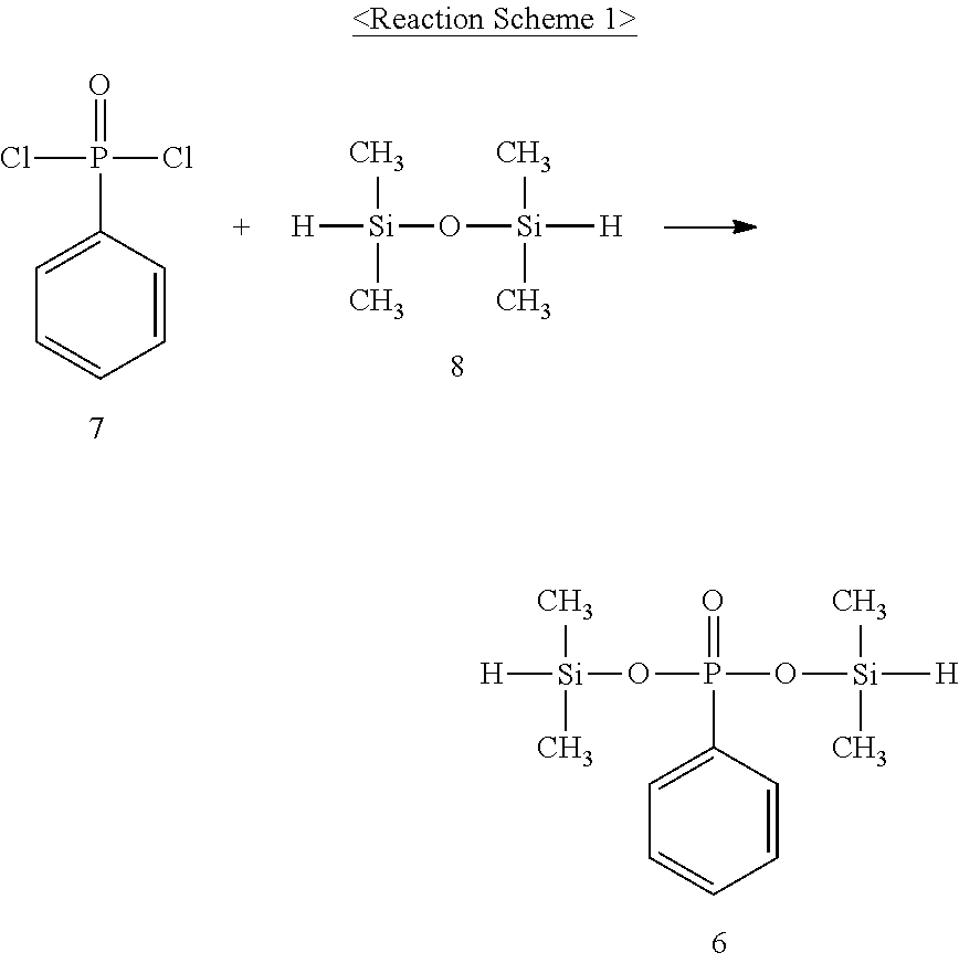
[Si]([H])(C)(C)O[Si]([H])(C)C.ClP(=O)(Cl)C1=CC=CC=C1.[Si]([H])(C)(C)OP(=O)(C1=CC=CC=C1)O[Si]([H])(C)C
